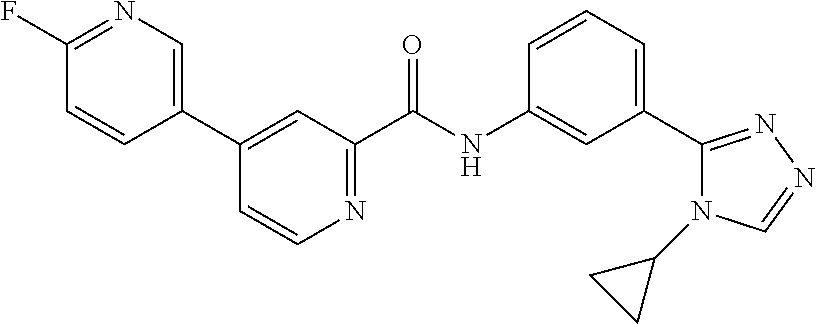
C1(C2=CN=C(F)C=C2)=CC(C(NC2=CC(C3=NN=CN3C3CC3)=CC=C2)=O)=NC=C1
